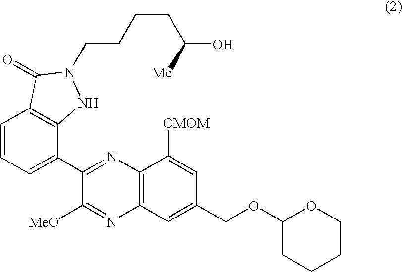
C1=CC=C(C2=NC3=C(N=C2[MeO])C=C(COC2OCCCC2)C=C3[OMOM])C2=C1C(=O)N(CCCCC(O)[Me])N2
